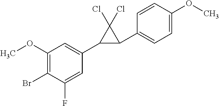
C1(OC)=C(Br)C(F)=CC(C2C(C3=CC=C(OC)C=C3)C2(Cl)Cl)=C1
